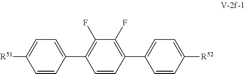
C1=CC(C2=C(F)C(F)=C(C3=CC=C([R52])C=C3)C=C2)=CC=C1[R51]
